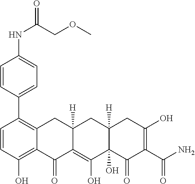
C1=CC(O)=C2C(=C1C1=CC=C(NC(=O)COC)C=C1)CC1([H])C(=C(O)C3(O)C([H])(C1)CC(O)=C(C(N)=O)C3=O)C2=O
